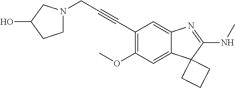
C12=CC(OC)=C(C#CCN3CCC(O)C3)C=C1N=C(NC)C21CCC1
